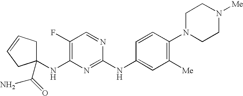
C1(NC2=CC([Me])=C(N3CCN([Me])CC3)C=C2)=NC(NC2(C(=O)N)CC=CC2)=C(F)C=N1
